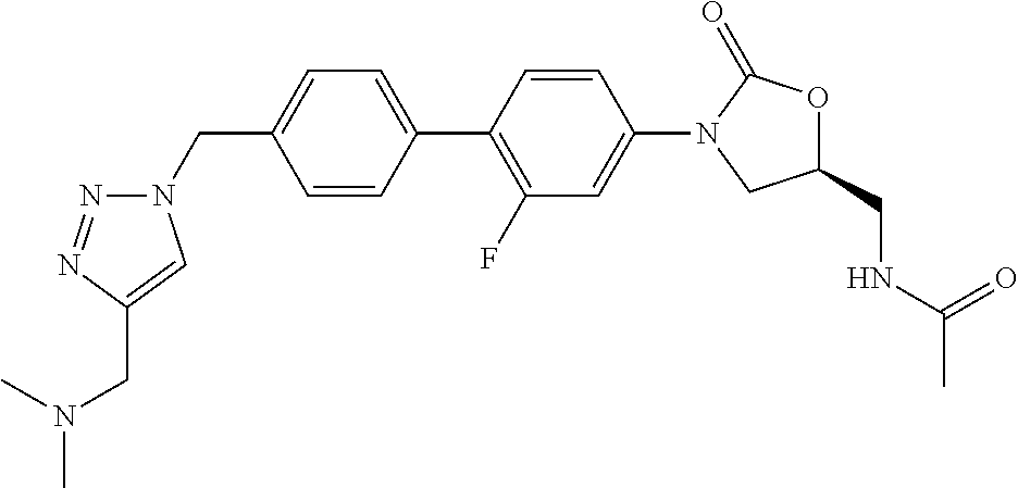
C1=CC(C2=C(F)C=C(N3CC(CNC(C)=O)OC3=O)C=C2)=CC=C1CN1N=NC(CN(C)C)=C1
